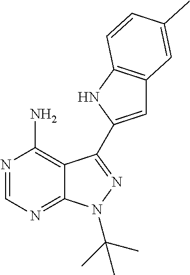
C12=C(N)N=CN=C1N(C(C)(C)C)N=C2C1=CC2=C(N1)C=CC(C)=C2
